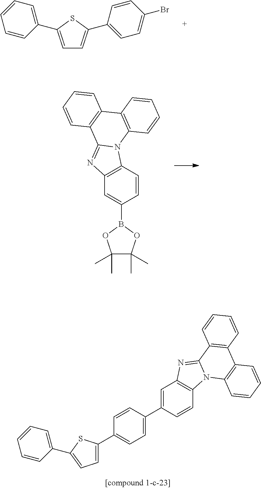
C1=C(C2=CC=CC=C2)SC(C2=CC=C(Br)C=C2)=C1.C12=C(C=CC(B3OC(C)(C)C(C)(C)O3)=C1)N1C(=N2)C2=C(C3=C1C=CC=C3)C=CC=C2.C1=C(C2=CC=C(C3=CC=C(C4=CC=CC=C4)S3)C=C2)C=CC2=C1N=C1N2C2=C(C3=C1C=CC=C3)C=CC=C2
